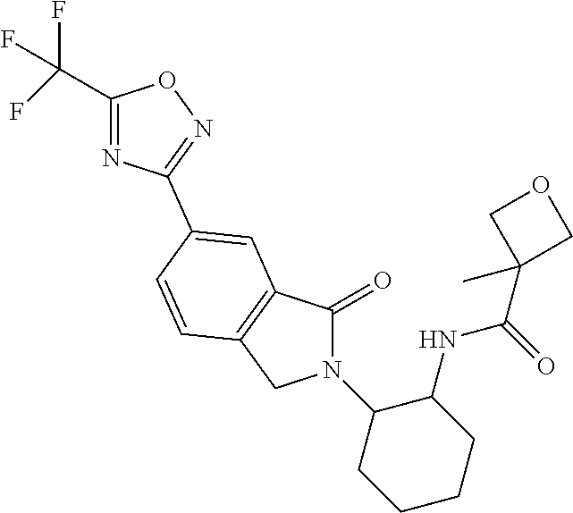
C1(=O)N(C2CCCCC2NC(=O)C2(C)COC2)CC2=C1C=C(C1=NOC(C(F)(F)F)=N1)C=C2
